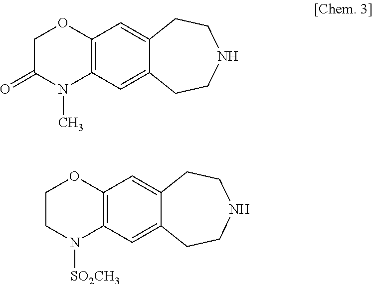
C12=C(C=C3C(=C1)CCNCC3)N(C)C(=O)CO2.C12=C(C=C3C(=C1)CCNCC3)N([SO2CH3])CCO2
